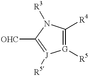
[G]1([R5])=C([R4])N([R3])C([OHC])=[J]1[R5]
